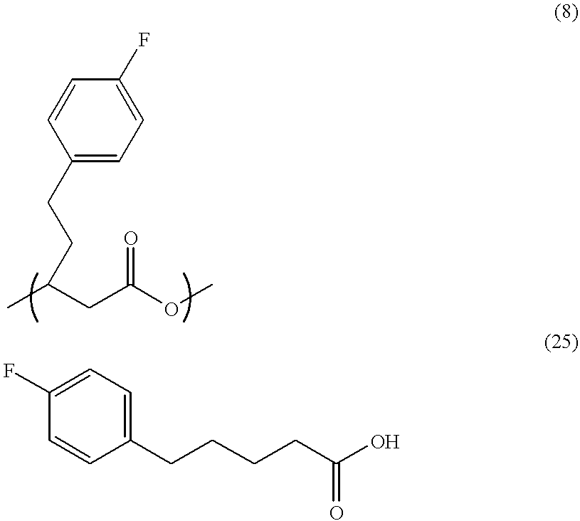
C1(CCC(C)CC(OC)=O)=CC=C(F)C=C1.C1(F)=CC=C(CCCCC(O)=O)C=C1
